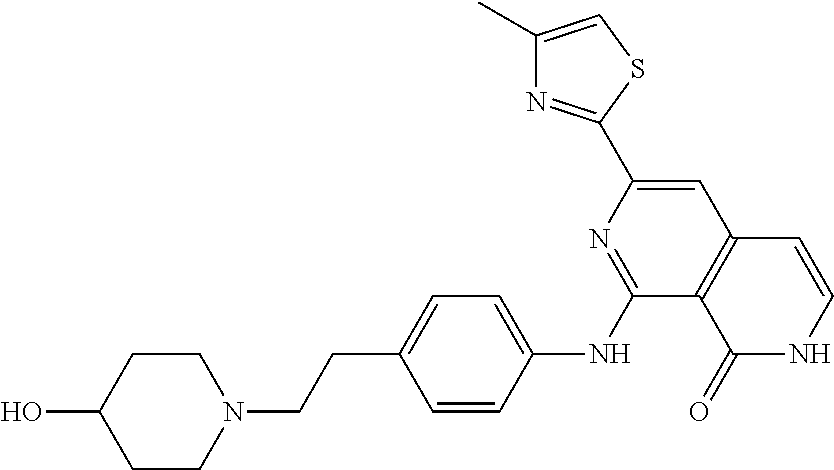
C1(C2=NC(C)=CS2)=CC2=C(C(NC3=CC=C(CCN4CCC(O)CC4)C=C3)=N1)C(=O)NC=C2
